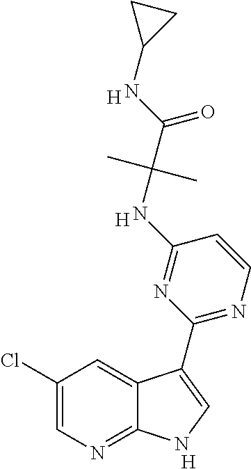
[H].C1=CN=C(C2=CNC3=NC=C(Cl)C=C32)N=C1NC(C(NC1CC1)=O)(C)C.[H].[H]
